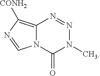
C12=C([CONH2])N=CN1C(=O)N(C)N=N2
